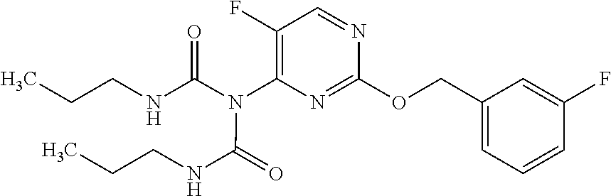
C1(OCC2=CC=CC(F)=C2)=NC(N(C(NCCC)=O)C(NCCC)=O)=C(F)C=N1
